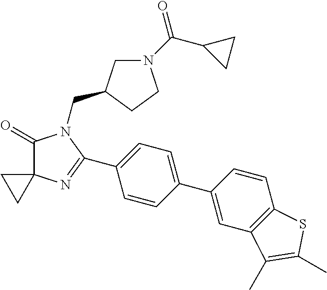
C1(=O)C2(N=C(C3=CC=C(C4=CC5=C(C=C4)SC(C)=C5C)C=C3)N1CC1CN(C(C3CC3)=O)CC1)CC2
